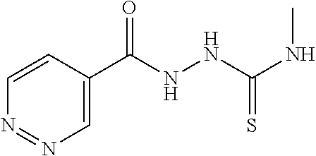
C1=C(C(NNC(NC)=S)=O)C=CN=N1
